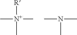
C[N+](C)(C)[R].CN(C)C
